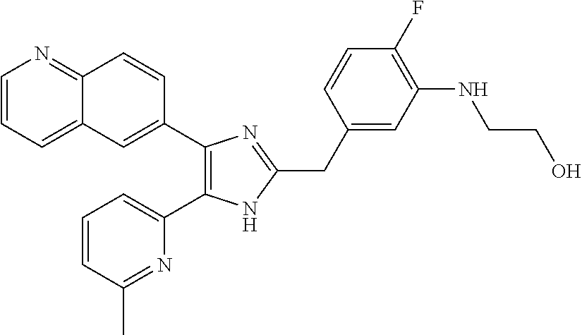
C1=CC=C2C(=N1)C=CC(C1=C(C3=CC=CC(C)=N3)NC(CC3=CC(NCCO)=C(F)C=C3)=N1)=C2
